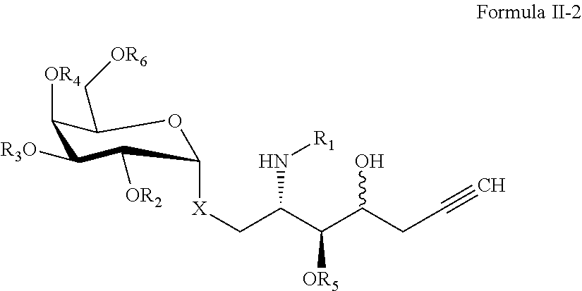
C1([OR4])C([R3O])C([OR2])C([X]CC(C(C(O)CC#C)[OR5])N[R1])OC1C[OR6]
